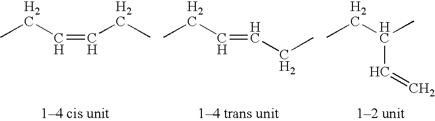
CCC=CCC.CCC=CCC.CCC(C)C=C
